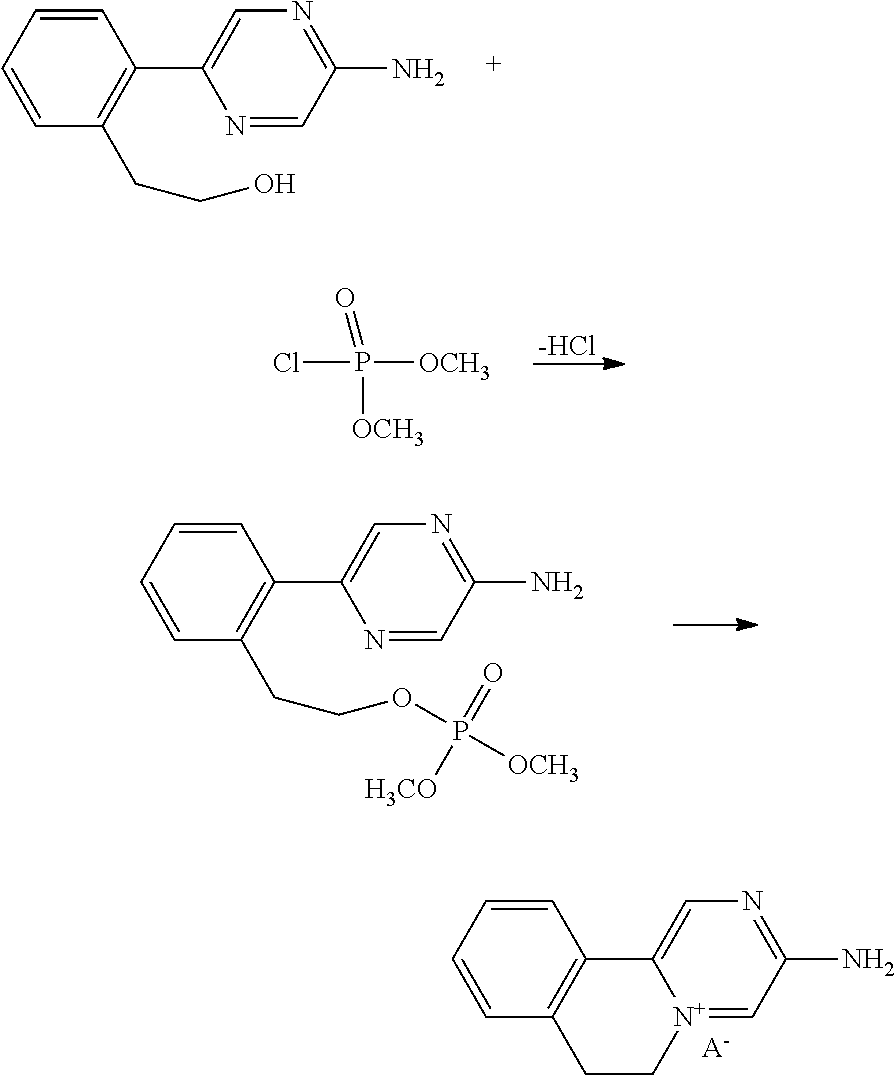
C1=CC=CC(CCO)=C1C1=CN=C(N)C=N1.ClP([OCH3])(=O)[OCH3].[-HCl].C1=CC=CC(CCOP([OCH3])(=O)[H3CO])=C1C1=CN=C(N)C=N1.C1=CC=CC2=C1C1=CN=C(N)C=[N+]1CC2.[A-]
